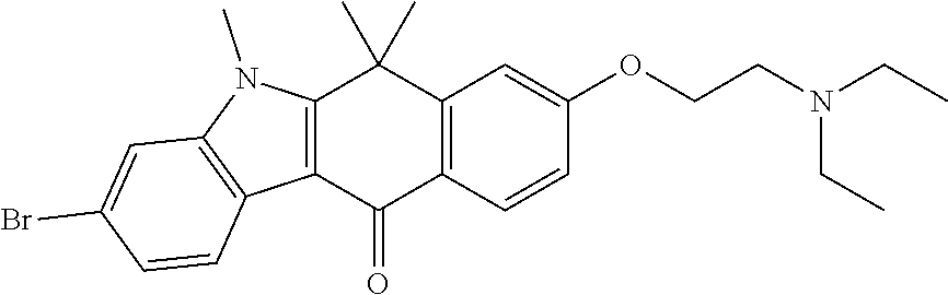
C12=C(C(=O)C3=C(C1(C)C)C=C(OCCN(CC)CC)C=C3)C1=C(N2C)C=C(Br)C=C1
